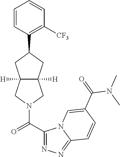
C1=CC(C2CC3([H])C([H])(C2)CN(C(=O)C2=NN=C4N2C=C(C(=O)N(C)C)C=C4)C3)=C([CF3])C=C1
